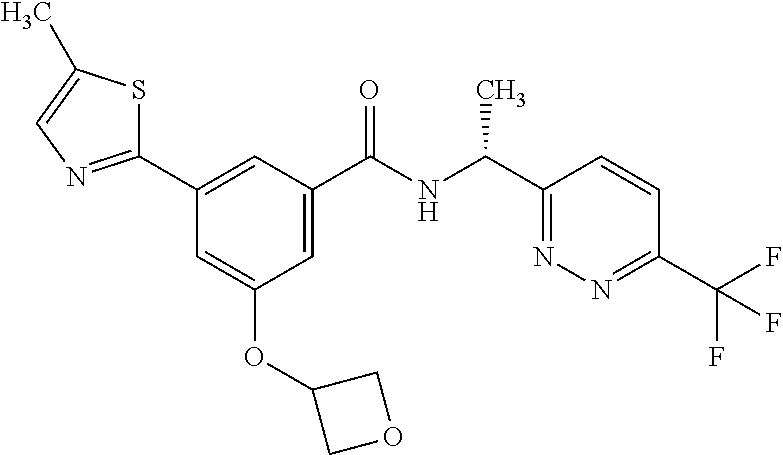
C1(C2=NC=C(C)S2)=CC(C(NC(C2=NN=C(C(F)(F)F)C=C2)C)=O)=CC(OC2COC2)=C1
